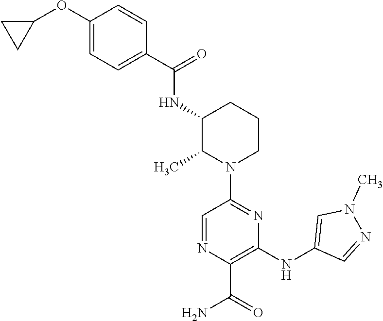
C1=NC(C(=O)N)=C(NC2=CN(C)N=C2)N=C1N1CCCC(NC(=O)C2=CC=C(OC3CC3)C=C2)C1C
